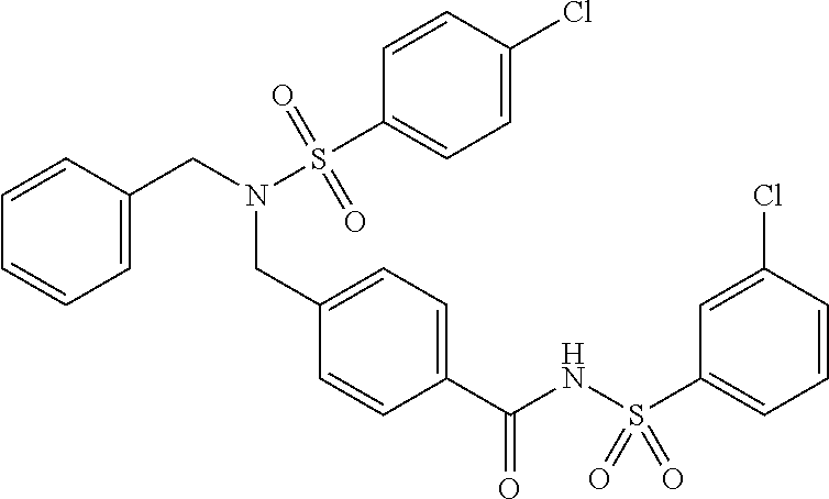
C1(C(NS(=O)(=O)C2=CC=CC(Cl)=C2)=O)=CC=C(CN(CC2=CC=CC=C2)S(C2=CC=C(Cl)C=C2)(=O)=O)C=C1
